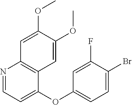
N1=CC=C(OC2=CC=C(Br)C(F)=C2)C2=C1C=C(OC)C(OC)=C2
